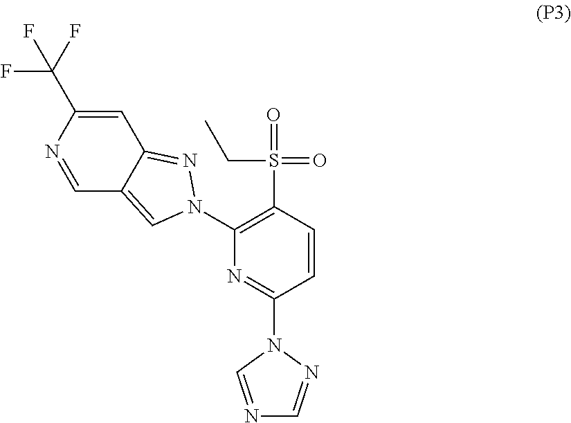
C1=C(C(F)(F)F)N=CC2=CN(C3=C(S(=O)(CC)=O)C=CC(N4C=NC=N4)=N3)N=C12
